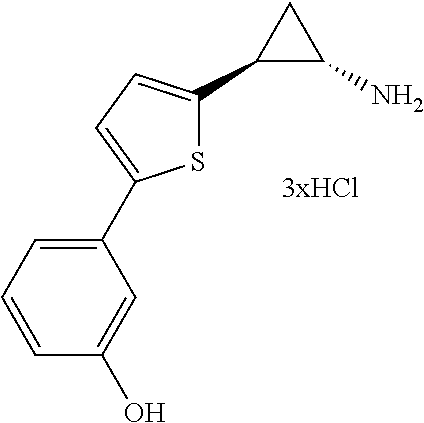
C1(C2=CC=C(C3C(N)C3)S2)=CC=CC(O)=C1.[3xHCl]
